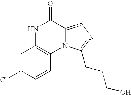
N1C2=C(N3C(=CN=C3CCCO)C1=O)C=CC(Cl)=C2
